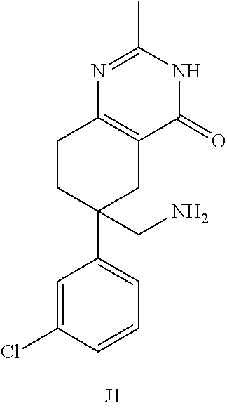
N1=C(C)NC(=O)C2=C1CCC(C1=CC=CC(Cl)=C1)(CN)C2
